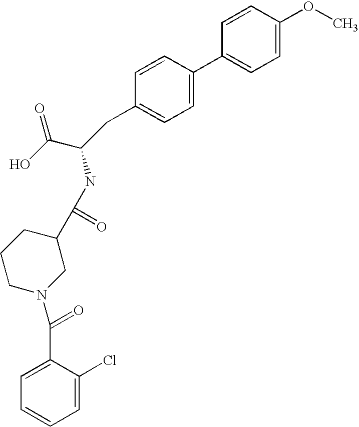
C1=CC(OC)=CC=C1C1=CC=C(CC(C(O)=O)NC(C2CCCN(C(=O)C3=CC=CC=C3Cl)C2)=O)C=C1
